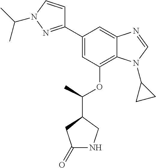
C1(C2=NN(C(C)C)C=C2)=CC(OC(C2CC(=O)NC2)C)=C2C(=C1)N=CN2C1CC1
